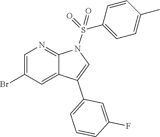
C1=C(Br)C=C2C(=N1)N(S(C1=CC=C(C)C=C1)(=O)=O)C=C2C1=CC=CC(F)=C1
